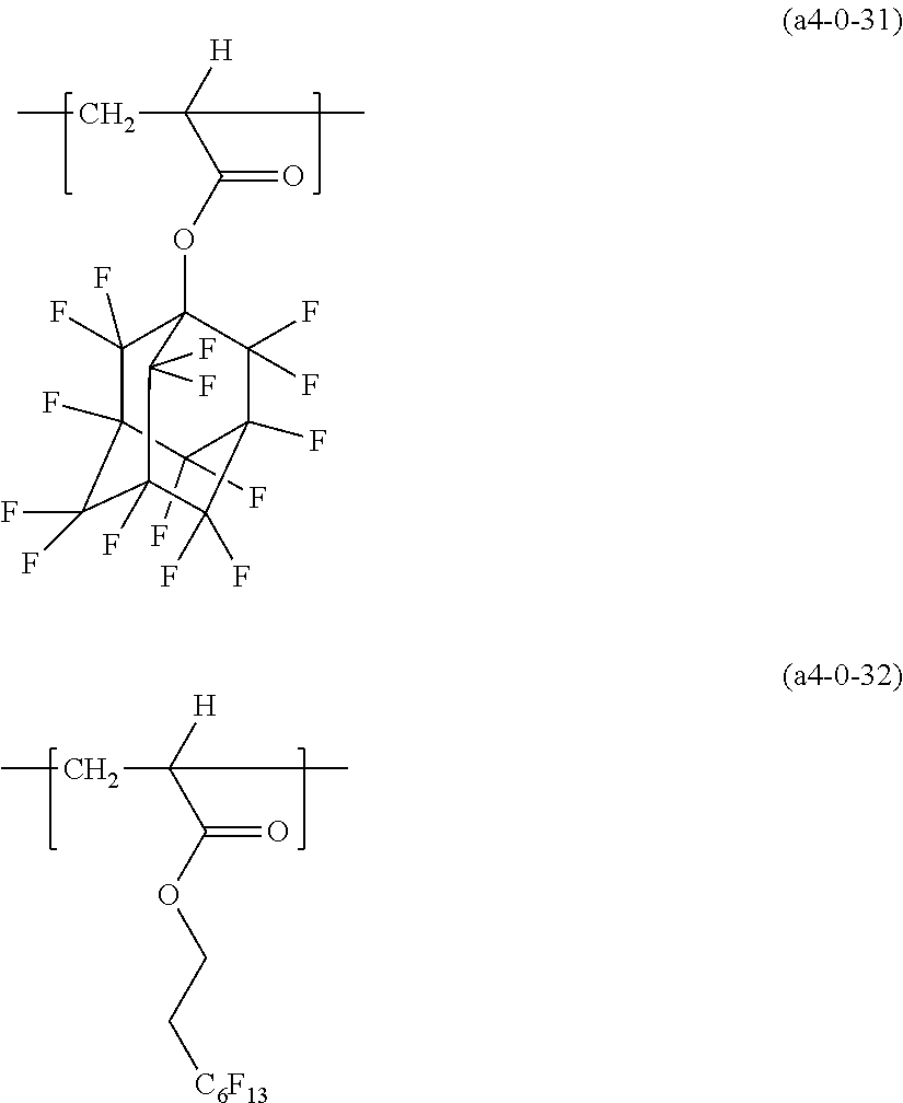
CCC(C(OC12C(F)(F)C3(F)C(F)(F)C(F)(C1(F)F)C(F)(F)C(F)(C2(F)F)C3(F)F)=O)([H])C.CCC(C(OCC[C6F13])=O)([H])C
